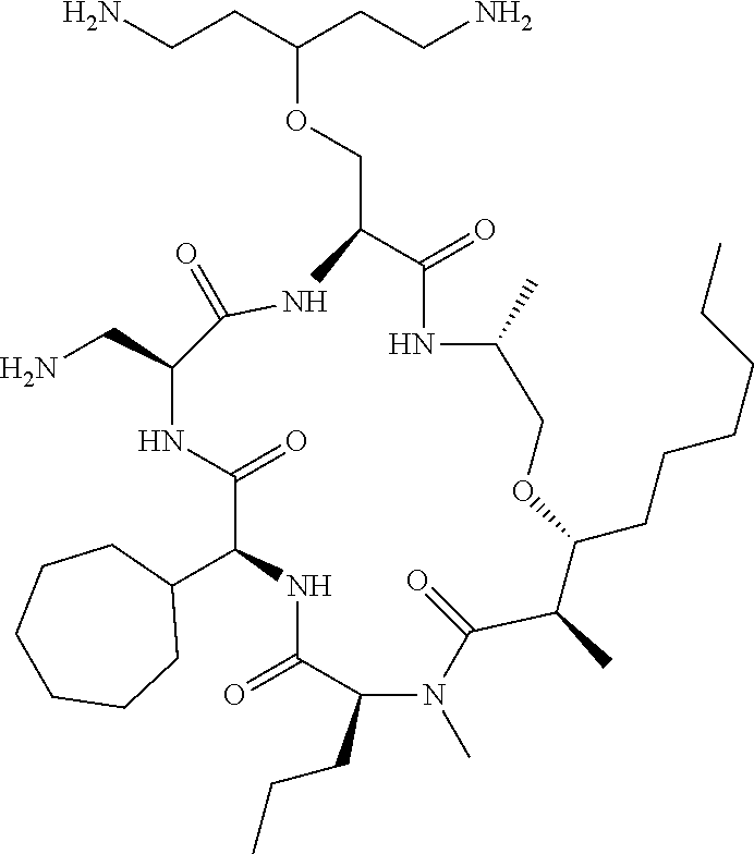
C1(C2NC(=O)C(CCC)N(C)C(=O)C(C)C(CCCCCC)OCC(C)NC(=O)C(COC(CCN)CCN)NC(=O)C(CN)NC2=O)CCCCCC1
